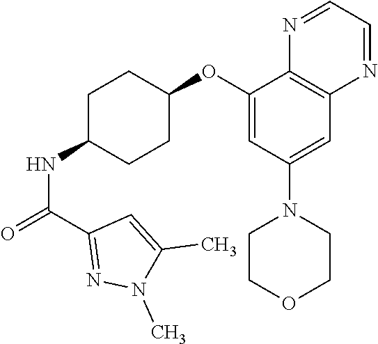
C1(OC2CCC(NC(=O)C3=NN(C)C(C)=C3)CC2)=CC(N2CCOCC2)=CC2=C1N=CC=N2
